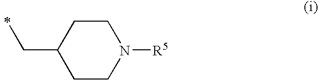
C(C1CCN([R5])CC1)C
